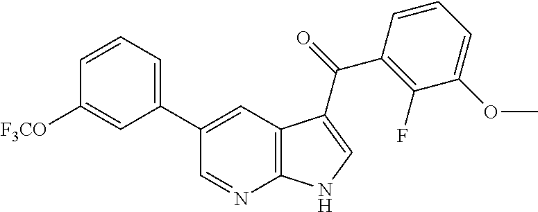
C1([F3CO])=CC(C2=CC3=C(N=C2)NC=C3C(C2=C(F)C(OC)=CC=C2)=O)=CC=C1
